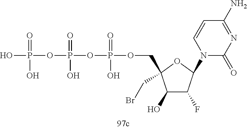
OP(=O)(OP(=O)(O)OP(=O)(O)OCC1(CBr)C(O)C(F)C(N2C(=O)N=C(N)C=C2)O1)O
